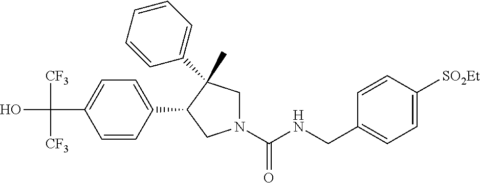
C(C1=CC=C(C2CN(C(NCC3=CC=C([SO2Et])C=C3)=O)CC2(C)C2=CC=CC=C2)C=C1)(O)([CF3])[CF3]
